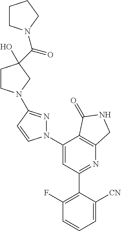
C1(C2=C(F)C=CC=C2[CN])=NC2=C(C(N3N=C(N4CCC(O)(C(=O)N5CCCC5)C4)C=C3)=C1)C(=O)NC2
